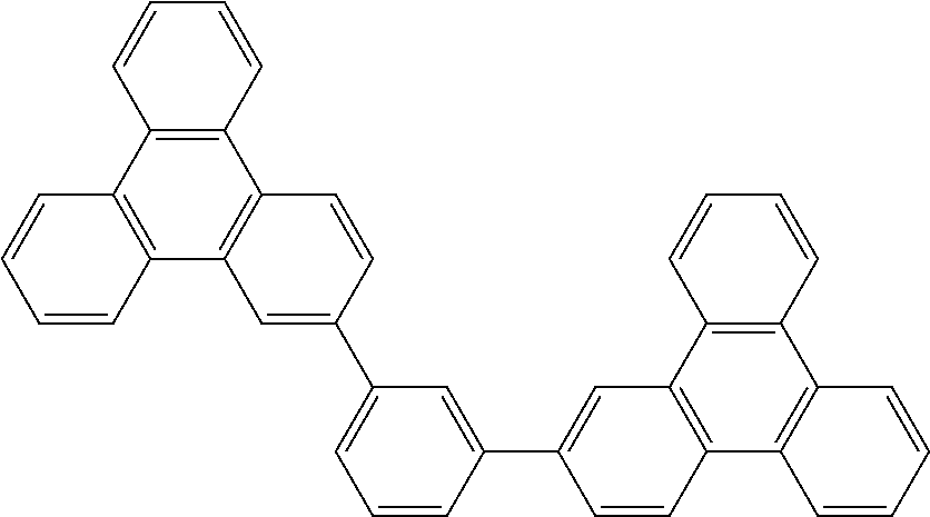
C1=C(C2=CC3=C(C4=C(C5=C3C=CC=C5)C=CC=C4)C=C2)C=CC=C1C1=CC2=C(C3=C(C4=C2C=CC=C4)C=CC=C3)C=C1
